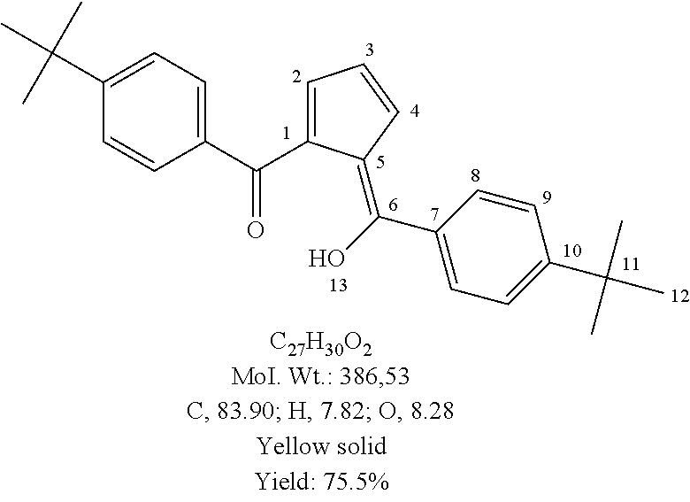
C1=C(C(C2=CC=C(C(C)(C)C)C=C2)=O)C(=C(O)C2=CC=C(C(C)(C)C)C=C2)C=C1
